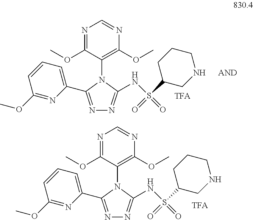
N1=C(C2=CC=CC(OC)=N2)N(C2=C(OC)N=CN=C2OC)C(NS(=O)(C2CNCCC2)=O)=N1.N1=C(C2=CC=CC(OC)=N2)N(C2=C(OC)N=CN=C2OC)C(NS(=O)(C2CNCCC2)=O)=N1
